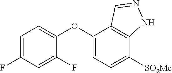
C1=C(F)C=C(F)C(OC2=CC=C([SO2Me])C3=C2C=NN3)=C1
